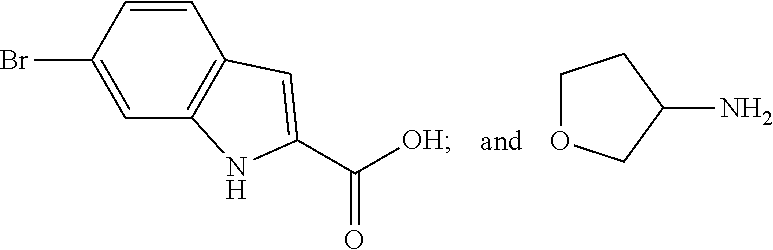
C1OCC(N)C1.C12=C(C=CC(Br)=C1)C=C(C([OH])=O)N2
